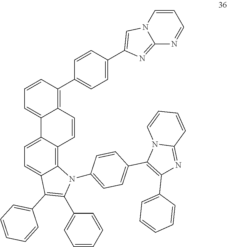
C12=CC=CC(C3=CC=C(C4=CN5C(=N4)N=CC=C5)C=C3)=C1C=CC1=C3C(=CC=C21)C(C1=CC=CC=C1)=C(C1=CC=CC=C1)N3C1=CC=C(C2=C(C3=CC=CC=C3)N=C3N2C=CC=C3)C=C1
